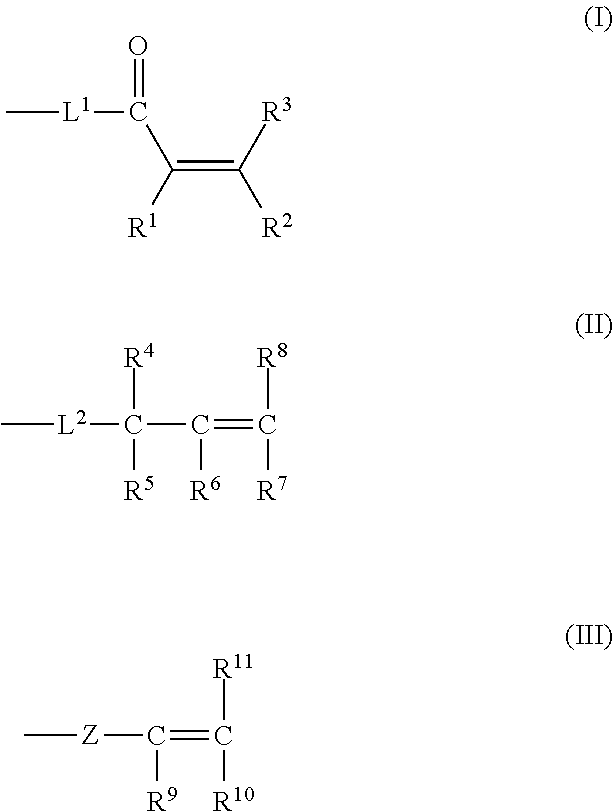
C[L1]C(=O)C([R1])=C([R3])[R2].C[L2]C(C(=C([R7])[R8])[R6])([R5])[R4].[Z](C(=C([R10])[R11])[R9])C
